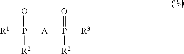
O=P([R2])([A]P(=O)([R2])[R3])[R1]
